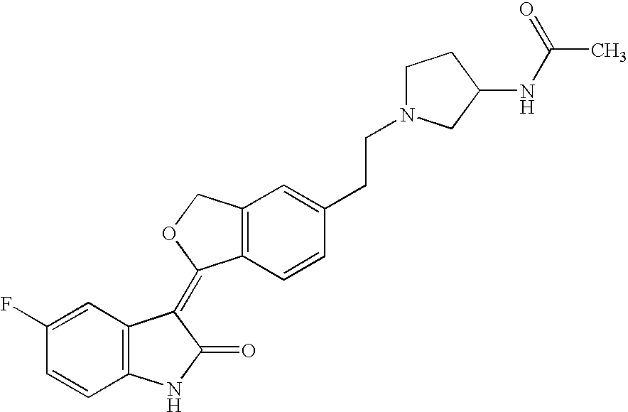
C12=C(C=CC(CCN3CCC(NC(C)=O)C3)=C1)C(=C1C3=C(NC1=O)C=CC(F)=C3)OC2
